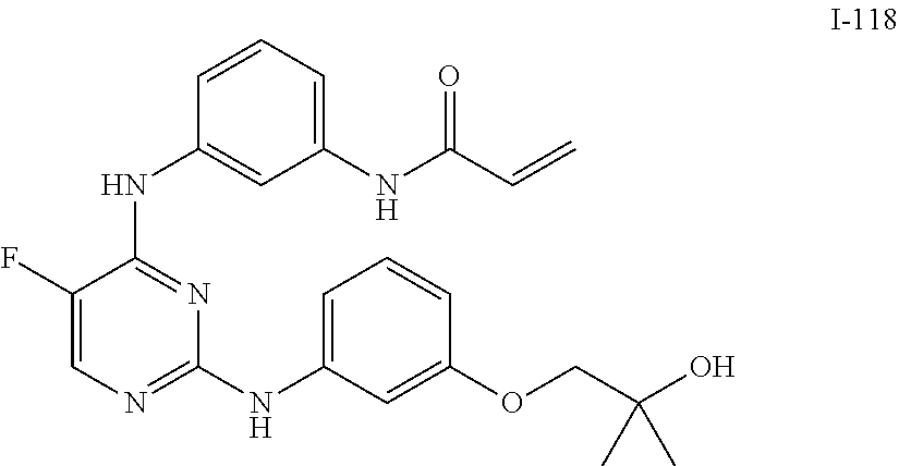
C1(F)=CN=C(NC2=CC=CC(OCC(O)(C)C)=C2)N=C1NC1=CC(NC(C=C)=O)=CC=C1
